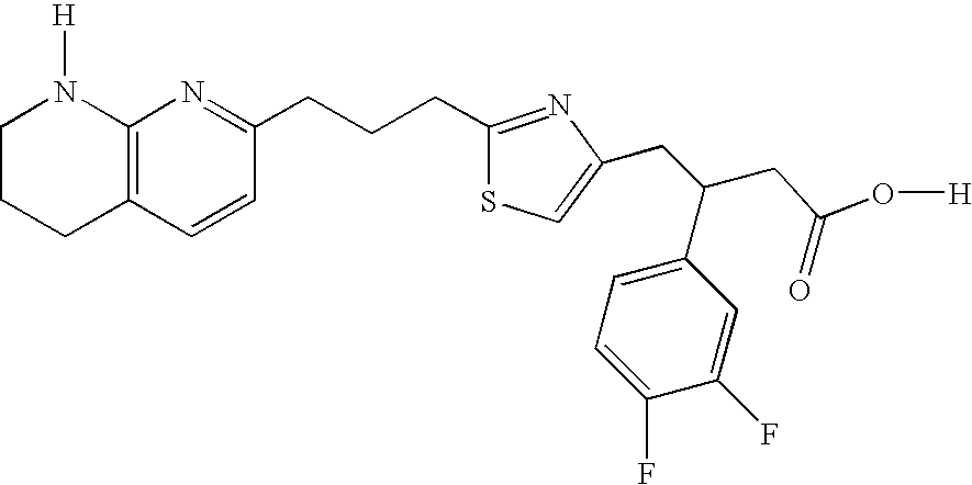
C12=C(C=CC(CCCC3=NC(CC(CC(O[H])=O)C4=CC=C(F)C(F)=C4)=CS3)=N1)CCCN2[H]
